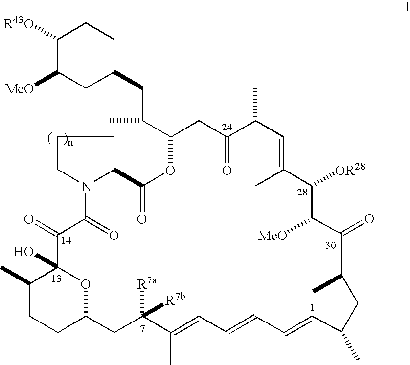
C1([R43O])C([MeO])CC(CC(C2CC(=O)C(C)C=C(C)C([OR28])C([MeO])C(=O)C(C)CC(C)C=CC=CC=C(C)C([R7a])([R7b])CC3CCC(C)C(O)(C(=O)C(=O)N4C(CCC4)C(=O)O2)O3)C)CC1
